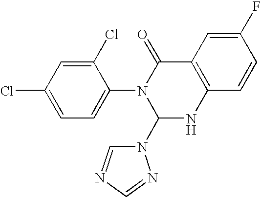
C1=C(Cl)C(N2C(=O)C3=C(NC2N2C=NC=N2)C=CC(F)=C3)=CC=C1Cl
